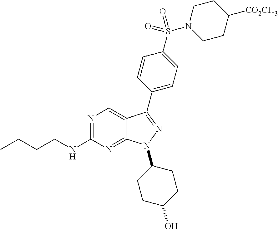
N1=C(NCCCC)N=C2C(=C1)C(C1=CC=C(S(N3CCC([CO2CH3])CC3)(=O)=O)C=C1)=NN2C1CCC(O)CC1
